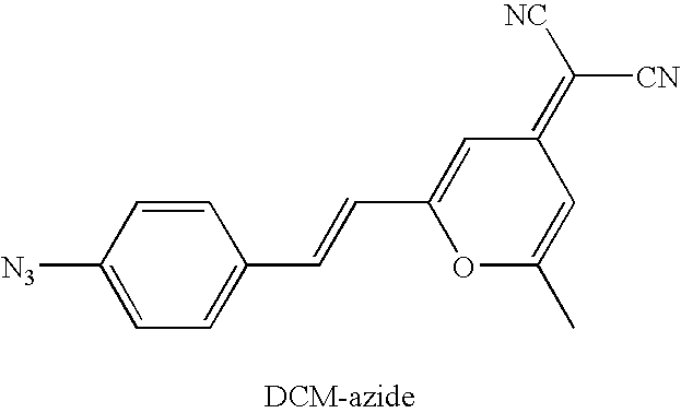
C1=C([N3])C=CC(C=CC2=CC(=C([CN])[NC])C=C(C)O2)=C1
